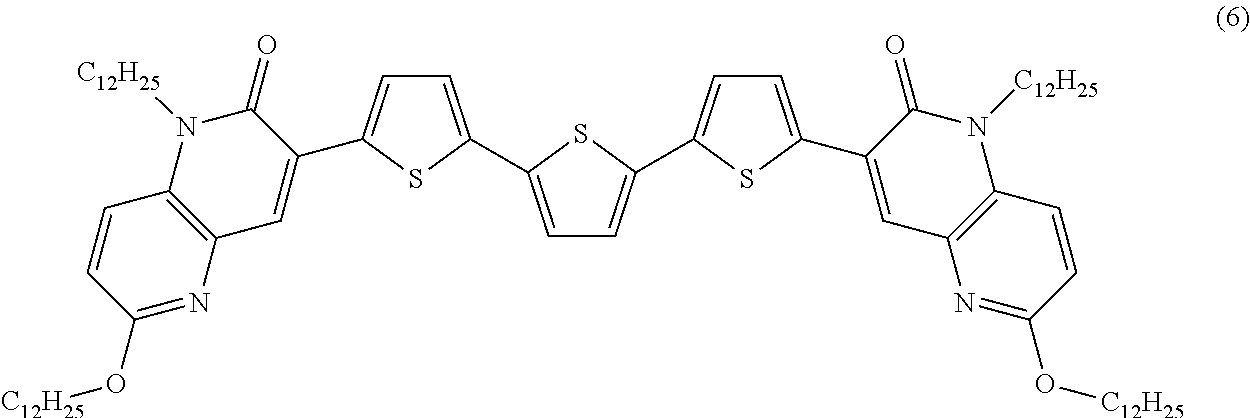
C1=C(C2=CC=C(C3=CC4=C(N([C12H25])C3=O)C=CC(O[C12H25])=N4)S2)SC(C2=CC=C(C3=CC4=C(N([C12H25])C3=O)C=CC(O[C12H25])=N4)S2)=C1
